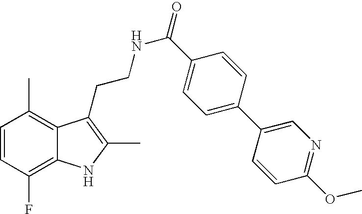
C1=CC(F)=C2C(=C1C)C(CCNC(=O)C1=CC=C(C3=CN=C(OC)C=C3)C=C1)=C(C)N2
